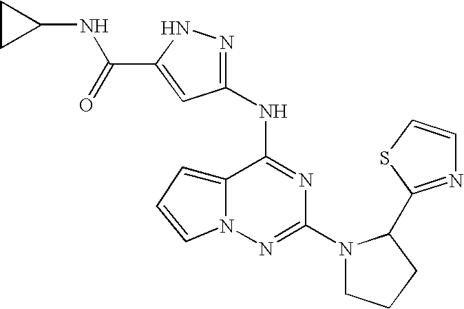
C12=CC=CN1N=C(N1CCCC1C1=NC=CS1)N=C2NC1=NNC(C(=O)NC2CC2)=C1
